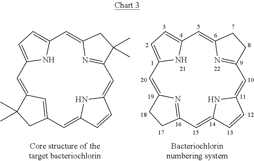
C1=C2N=C(C=C3NC(=CC4=NC(=CC5=CC=C1N5)CC4)C=C3)CC2.C1=C2C=C(C=C3NC(=CC4=NC(=CC5=CC=C1N5)CC4(C)C)C=C3)CC2(C)C
